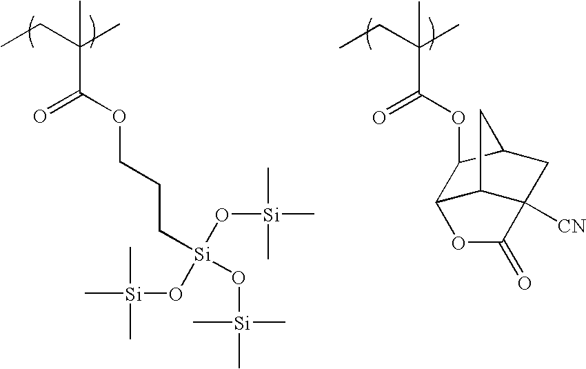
CCC(C)(C(OCCC[Si](O[Si](C)(C)C)(O[Si](C)(C)C)O[Si](C)(C)C)=O)C.CCC(C)(C(OC1C2C3C([CN])(CC1C3)C(=O)O2)=O)C
